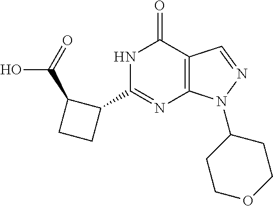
N1C(C2C(C(O)=O)CC2)=NC2=C(C1=O)C=NN2C1CCOCC1
